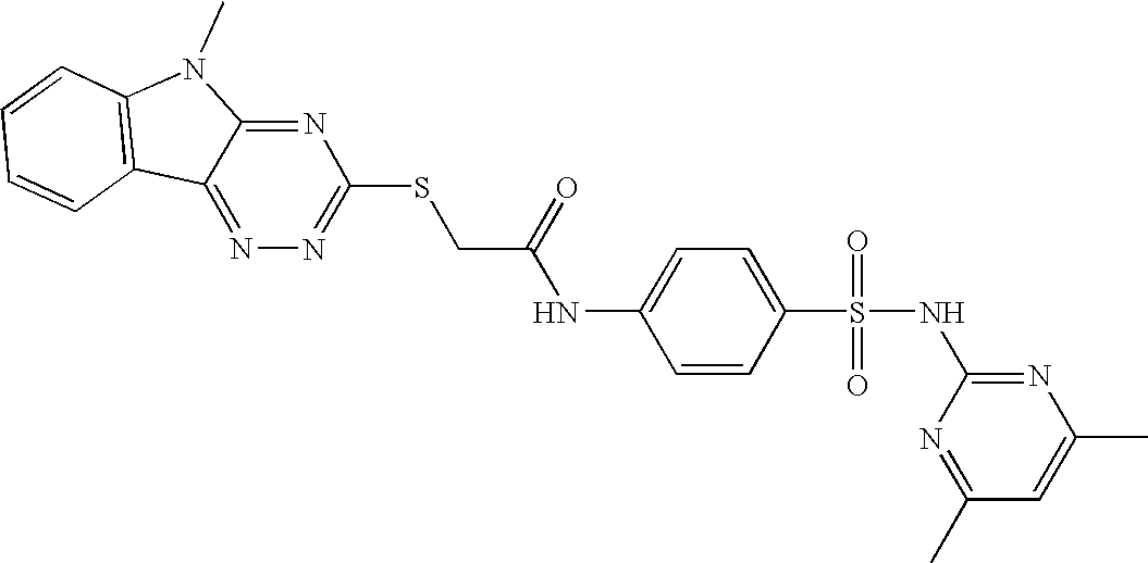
C1=CC2=C(C=C1)C1=NN=C(SCC(=O)NC3=CC=C(S(=O)(=O)NC4=NC(C)=CC(C)=N4)C=C3)N=C1N2C
